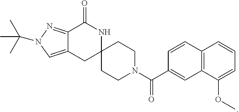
C12=NN(C(C)(C)C)C=C1CC1(NC2=O)CCN(C(C2=CC3=C(C=C2)C=CC=C3OC)=O)CC1
